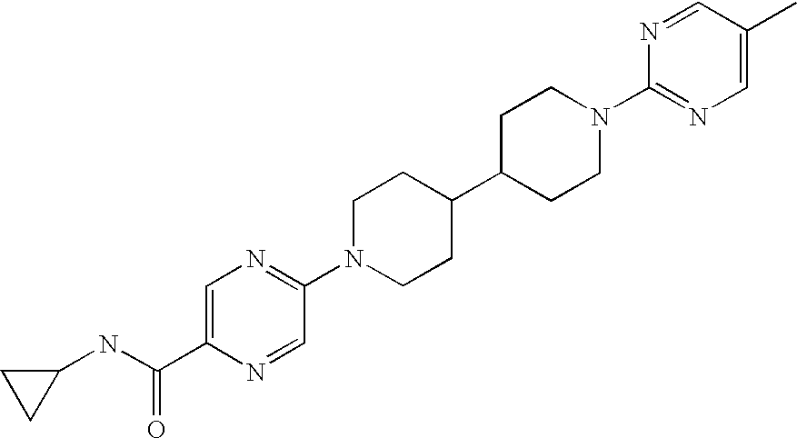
C1=C(C(NC2CC2)=O)N=CC(N2CCC(C3CCN(C4=NC=C(C)C=N4)CC3)CC2)=N1
